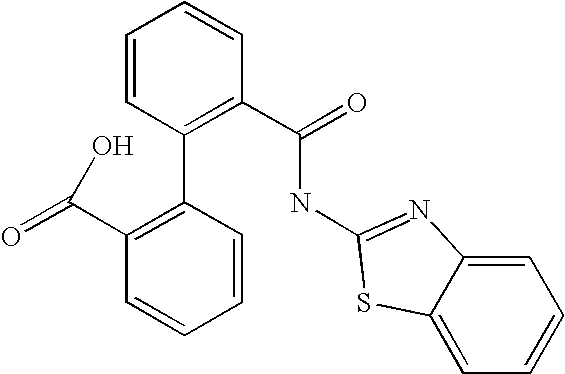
C1(C(=O)O)=C(C2=C(C(=O)NC3=NC4=CC=CC=C4S3)C=CC=C2)C=CC=C1
